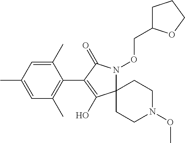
C12(N(OCC3CCCO3)C(=O)C(C3=C(C)C=C(C)C=C3C)=C1O)CCN(OC)CC2
